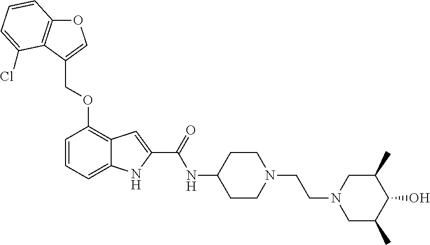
O1C2=C(C(COC3=C4C(=CC=C3)NC(C(=O)NC3CCN(CCN5CC(C)C(O)C(C)C5)CC3)=C4)=C1)C(Cl)=CC=C2
